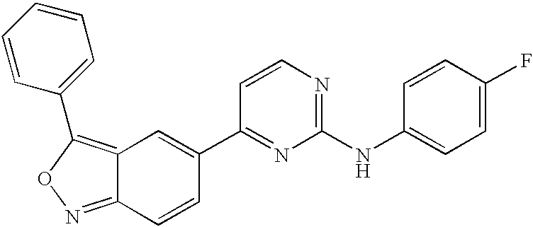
C12=C(C3=CC=CC=C3)ON=C1C=CC(C1=NC(NC3=CC=C(F)C=C3)=NC=C1)=C2
